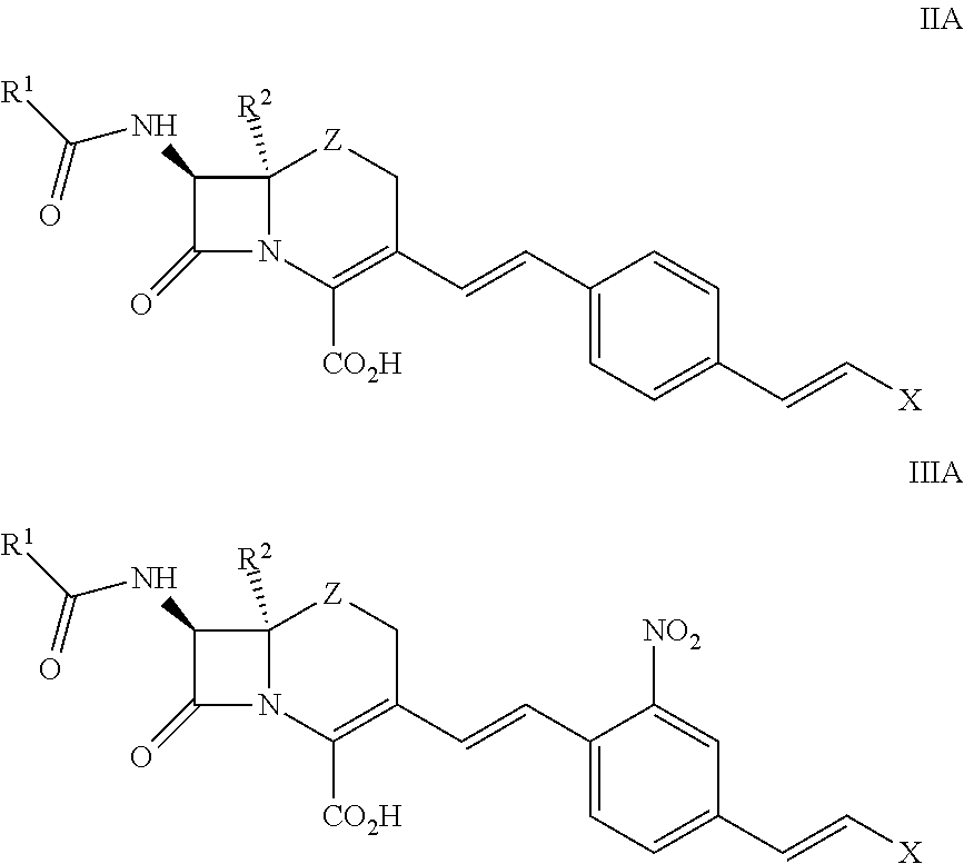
C12([R2])N(C([CO2H])=C(C=CC3=CC=C(C=C[X])C=C3)C[Z]1)C(=O)C2NC([R1])=O.C12([R2])N(C([CO2H])=C(C=CC3=CC=C(C=C[X])C=C3[NO2])C[Z]1)C(=O)C2NC([R1])=O
